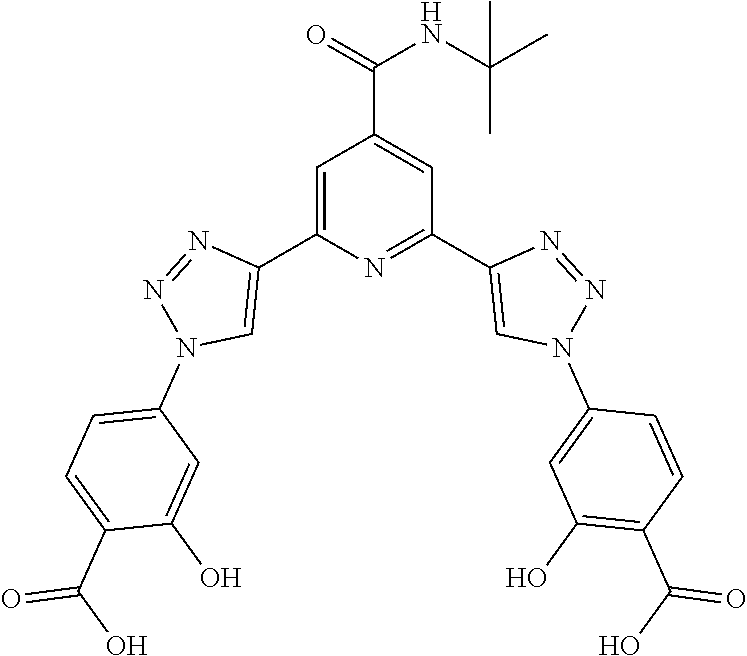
C1=C(C2=CN(C3=CC=C(C(O)=O)C(O)=C3)N=N2)N=C(C2=CN(C3=CC(O)=C(C(O)=O)C=C3)N=N2)C=C1C(=O)NC(C)(C)C
